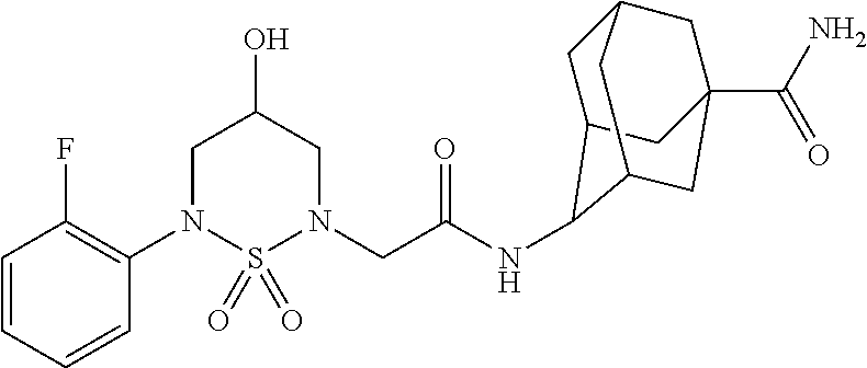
C1=CC=CC(N2S(=O)(=O)N(CC(NC3C4CC5CC(C(N)=O)(CC3C5)C4)=O)CC(O)C2)=C1F
